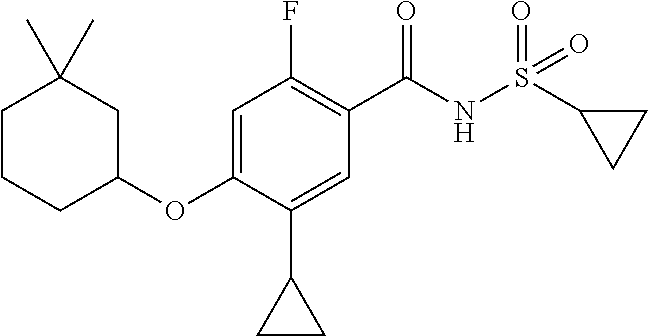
C1=C(OC2CC(C)(C)CCC2)C(C2CC2)=CC(C(NS(=O)(=O)C2CC2)=O)=C1F
